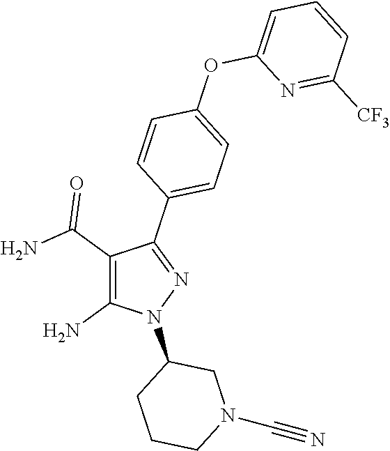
C1(C(N)=O)=C(N)N(C2CCCN(C#N)C2)N=C1C1=CC=C(OC2=CC=CC([CF3])=N2)C=C1
